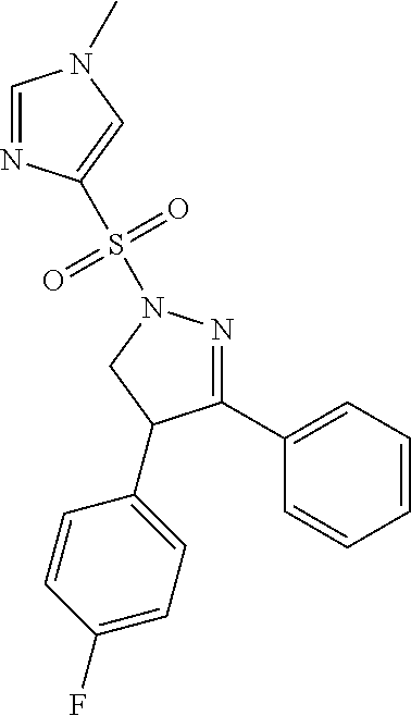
C1=NC(S(N2N=C(C3=CC=CC=C3)C(C3=CC=C(F)C=C3)C2)(=O)=O)=CN1C
